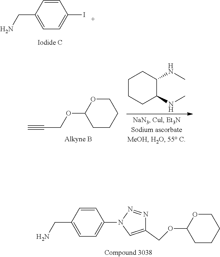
C1=CC(CN)=CC=C1I.C1OC(OCC#C)CCC1.C1CCC(NC)C(NC)C1.C1=CC(CN)=CC=C1N1C=C(COC2CCCCO2)N=N1
